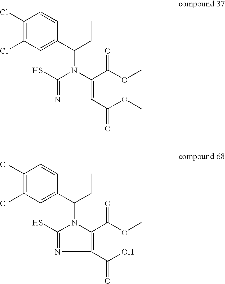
C1(Cl)=C(Cl)C=C(C(CC)N2C(C(OC)=O)=C(C(OC)=O)N=C2S)C=C1.C1(Cl)=C(Cl)C=C(C(CC)N2C(C(OC)=O)=C(C(O)=O)N=C2S)C=C1
